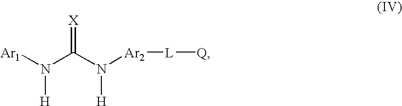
[Ar1]N(C(N([Ar2][L][Q])[H])=[X])[H]
